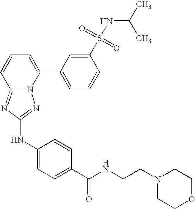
C12=NC(NC3=CC=C(C(NCCN4CCOCC4)=O)C=C3)=NN1C(C1=CC=CC(S(=O)(=O)NC(C)C)=C1)=CC=C2
